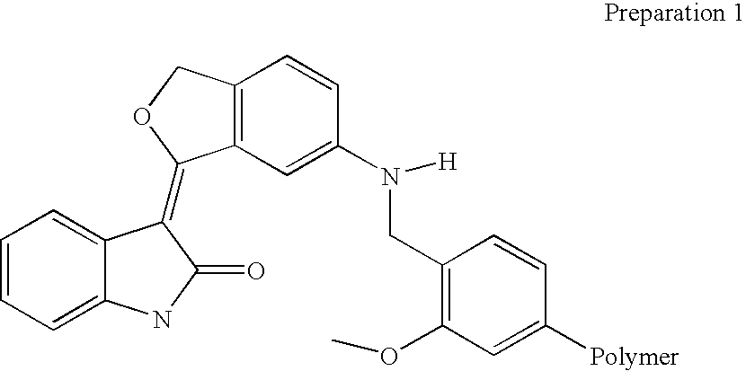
C1=CC=C2C(=C1)NC(=O)C2=C1C2=C(CO1)C=CC(N(CC1=C(OC)C=C([Polymer])C=C1)[H])=C2
